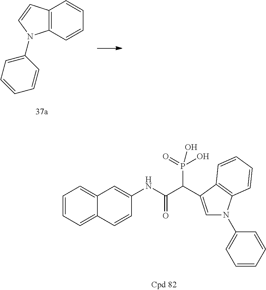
C12=C(C=CC=C1)N(C1=CC=CC=C1)C=C2.C1=CC=C2C(=C1)C=C(NC(C(P(=O)(O)O)C1=CN(C3=CC=CC=C3)C3=C1C=CC=C3)=O)C=C2
